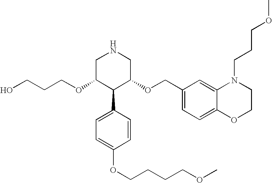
O(C1C(C2=CC=C(OCCCCOC)C=C2)C(OCC2=CC=C3C(=C2)N(CCCOC)CCO3)CNC1)CCCO
